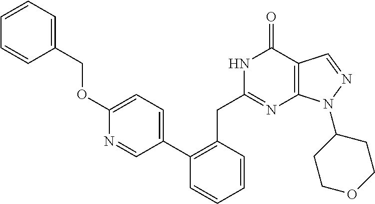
N1C(CC2=C(C3=CC=C(OCC4=CC=CC=C4)N=C3)C=CC=C2)=NC2=C(C1=O)C=NN2C1CCOCC1
